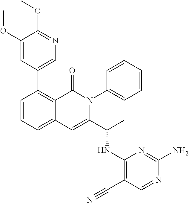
C1(C2=CN=C(OC)C(OC)=C2)=C2C(=CC=C1)C=C(C(C)NC1=C(C#N)C=NC(N)=N1)N(C1=CC=CC=C1)C2=O
